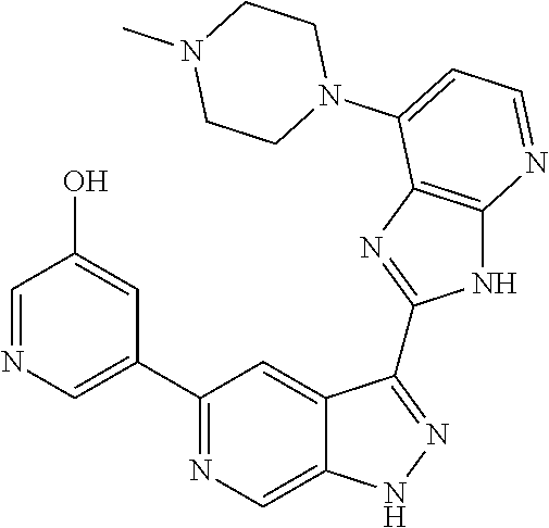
C1(C2=NC=C3C(=C2)C(C2=NC4=C(N2)N=CC=C4N2CCN(C)CC2)=NN3)=CN=CC(O)=C1
